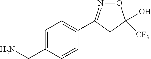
O1N=C(C2=CC=C(CN)C=C2)CC1(O)[CF3]
